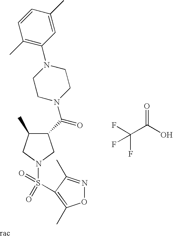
N1(S(=O)(=O)C2=C(C)ON=C2C)CC(C(=O)N2CCN(C3=C(C)C=CC(C)=C3)CC2)C(C)C1.FC(C(O)=O)(F)F
